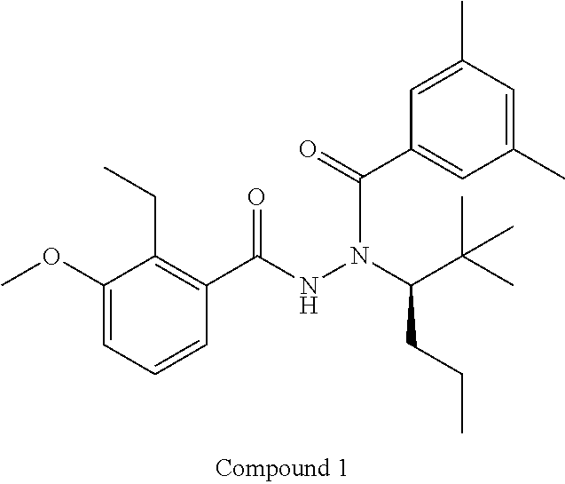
C1(OC)=CC=CC(C(NN(C(C(C)(C)C)CCC)C(C2=CC(C)=CC(C)=C2)=O)=O)=C1CC
